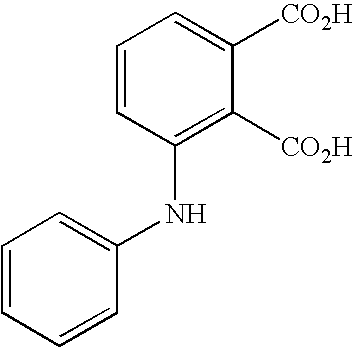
C1=CC(NC2=CC=CC=C2)=C([CO2H])C([CO2H])=C1
